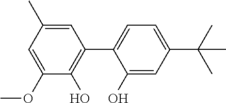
C1=C(C)C=C(OC)C(O)=C1C1=CC=C(C(C)(C)C)C=C1O
